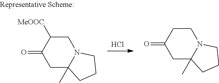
Cl.C12(C)CC(=O)C([MeOOC])CN1CCC2.C12(C)CC(=O)CCN1CCC2
